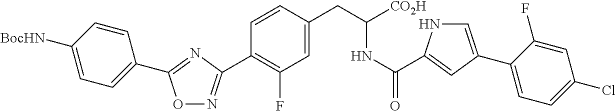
O1N=C(C2=C(F)C=C(CC(NC(=O)C3=CC(C4=CC=C(Cl)C=C4F)=CN3)[CO2H])C=C2)N=C1C1=CC=C([BocHN])C=C1
